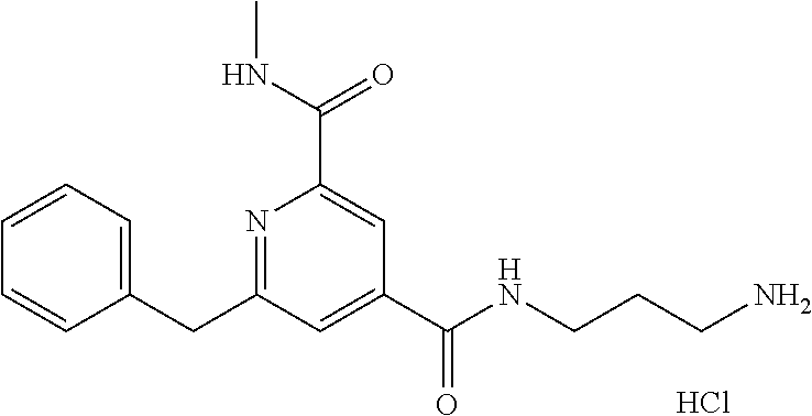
C1=CC=C(CC2=NC(C(NC)=O)=CC(C(NCCCN)=O)=C2)C=C1.Cl
